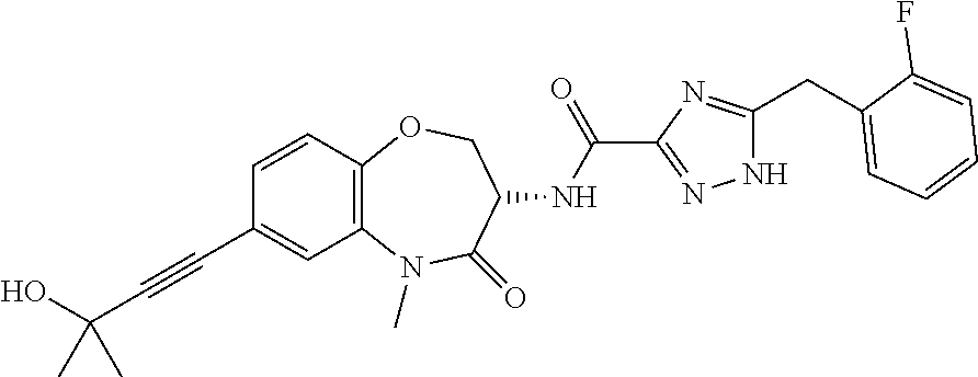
C(#CC1=CC2=C(C=C1)OCC(NC(C1=NNC(CC3=CC=CC=C3F)=N1)=O)C(=O)N2C)C(O)(C)C
